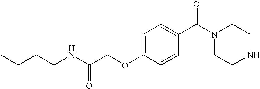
C1=CC(OCC(NCCCC)=O)=CC=C1C(N1CCNCC1)=O
